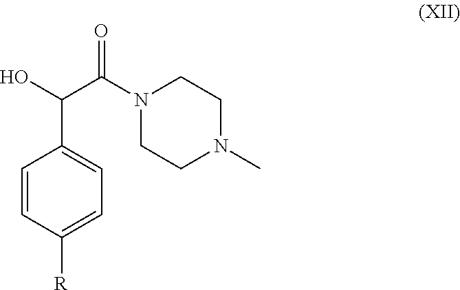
C1=CC([R])=CC=C1C(O)C(N1CCN(C)CC1)=O
